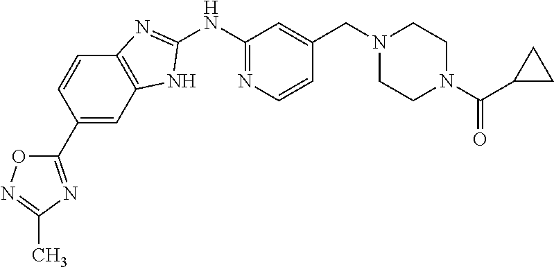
C12=C(C=C(C3=NC(C)=NO3)C=C1)NC(NC1=NC=CC(CN3CCN(C(=O)C4CC4)CC3)=C1)=N2
